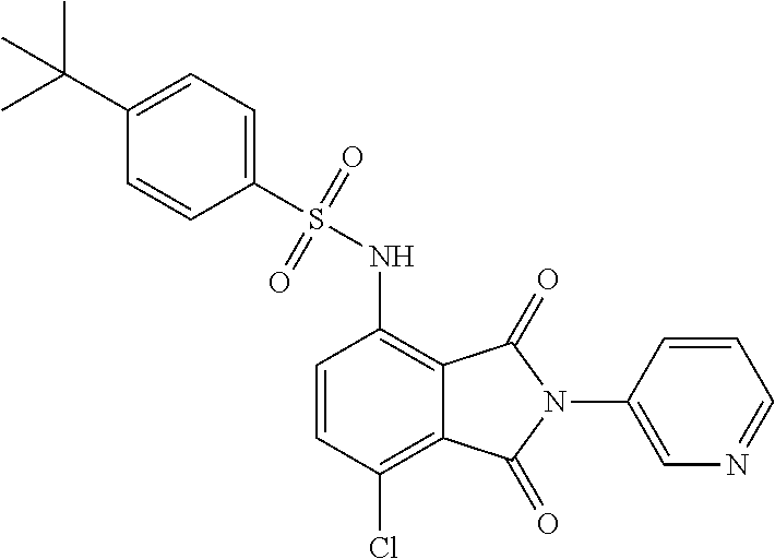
C1=CC(Cl)=C2C(=C1NS(C1=CC=C(C(C)(C)C)C=C1)(=O)=O)C(=O)N(C1=CN=CC=C1)C2=O
